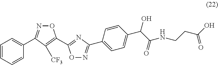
O1N=C(C2=CC=CC=C2)C([CF3])=C1C1=NC(C2=CC=C(C(C(=O)NCCC(O)=O)O)C=C2)=NO1
